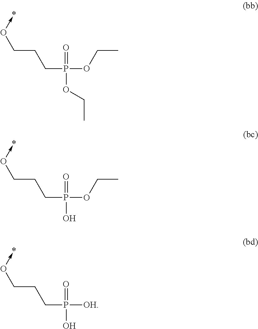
O(->*)CCCP(OCC)(=O)OCC.O(->*)CCCP(OCC)(=O)O.O(->*)CCCP([OH])(=O)O
